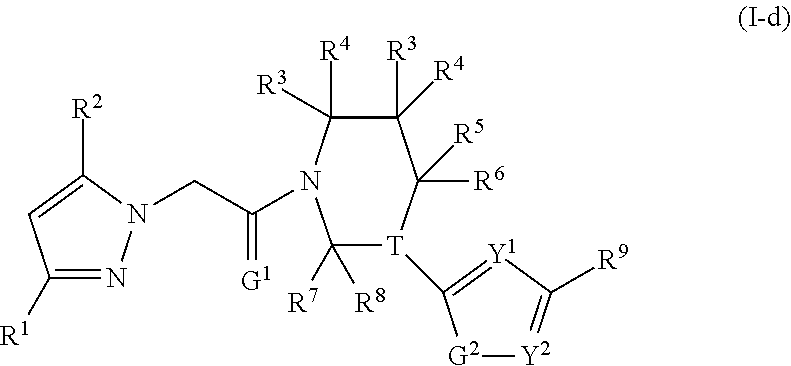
C1([R1])=NN(CC(=[G1])N2C([R4])([R3])C([R3])([R4])C([R6])([R5])[T](C3=[Y1]C([R9])=[Y2][G2]3)C2([R8])[R7])C([R2])=C1
